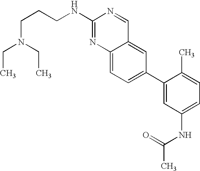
C12=CC=C(C3=CC(NC(C)=O)=CC=C3C)C=C1C=NC(NCCCN(CC)CC)=N2
